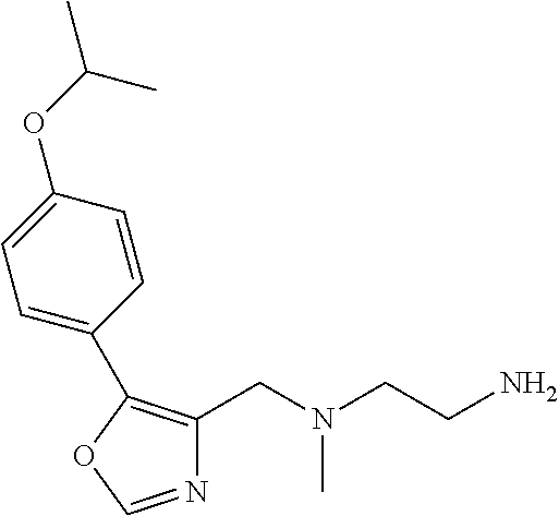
N1=COC(C2=CC=C(OC(C)C)C=C2)=C1CN(CCN)C
